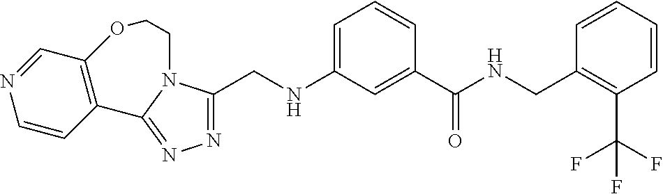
C1=C(NCC2=NN=C3N2CCOC2=C3C=CN=C2)C=C(C(NCC2=C(C(F)(F)F)C=CC=C2)=O)C=C1
